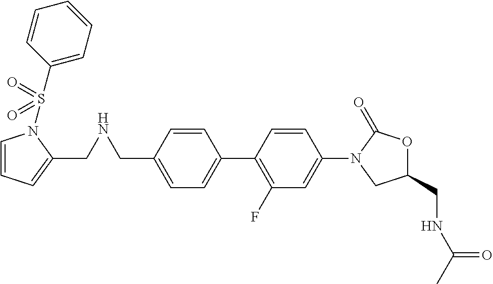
C1(CNCC2=CC=CN2S(C2=CC=CC=C2)(=O)=O)=CC=C(C2=C(F)C=C(N3C(=O)OC(CNC(C)=O)C3)C=C2)C=C1
